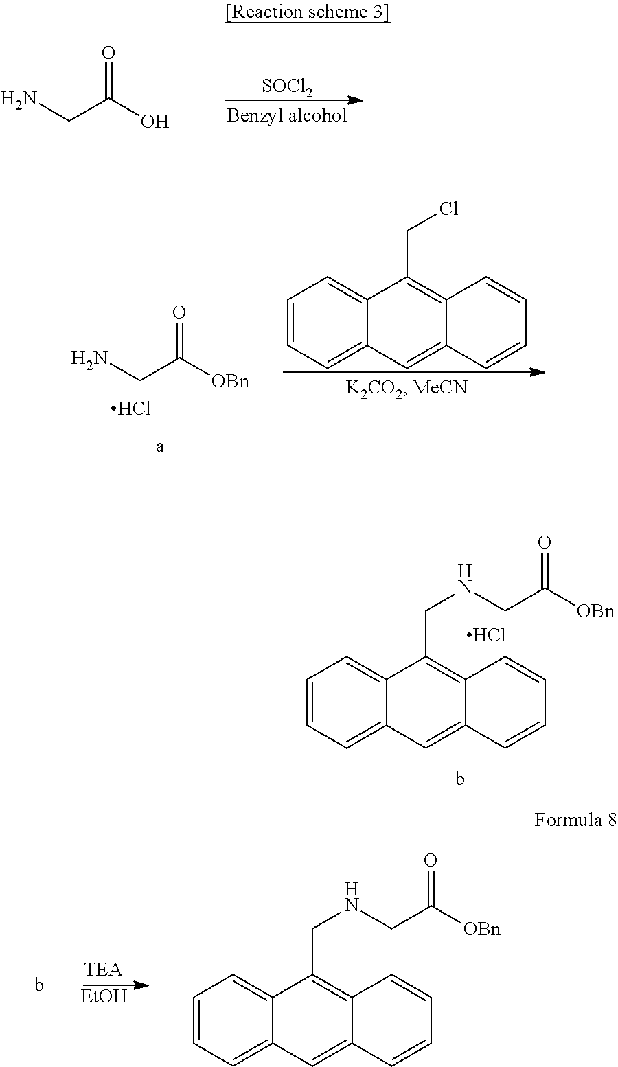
[SOCl2].NCC(O)=O.NCC([OBn])=O.Cl.C1=CC=C2C(=C1)C(CCl)=C1C(=C2)C=CC=C1.C1=CC=C2C(=C1)C(CNCC([OBn])=O)=C1C(=C2)C=CC=C1.Cl.C1=CC=C2C(=C1)C(CNCC([OBn])=O)=C1C(=C2)C=CC=C1.[EtOH]
